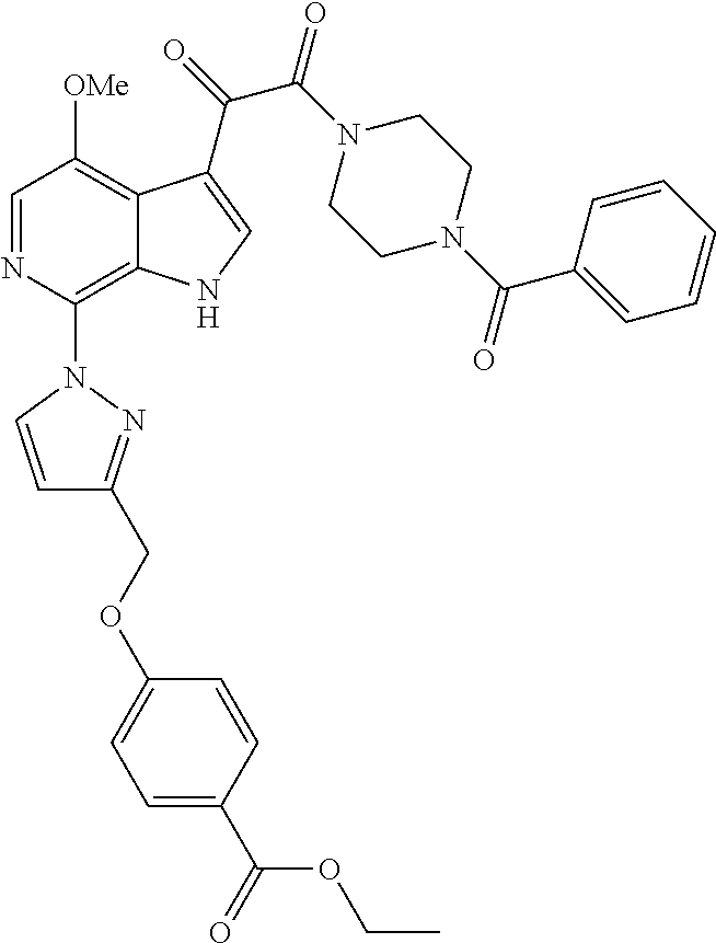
C1=NC(N2C=CC(COC3=CC=C(C(=O)OCC)C=C3)=N2)=C2C(=C1[OMe])C(C(C(=O)N1CCN(C(C3=CC=CC=C3)=O)CC1)=O)=CN2
